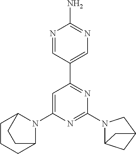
C1=C(N2C3CCCC2CC3)N=C(N2C3CC(C2)C3)N=C1C1=CN=C(N)N=C1
